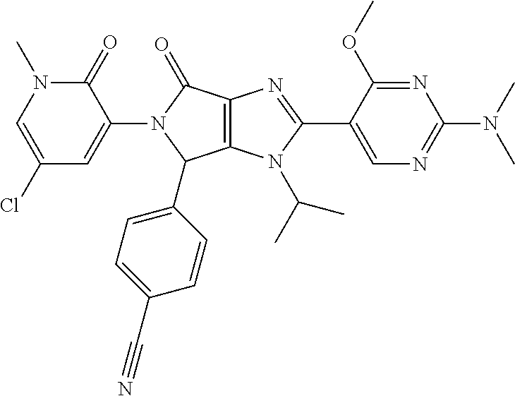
C1(Cl)=CN(C)C(=O)C(N2C(=O)C3=C(C2C2=CC=C(C#N)C=C2)N(C(C)C)C(C2=CN=C(N(C)C)N=C2OC)=N3)=C1
